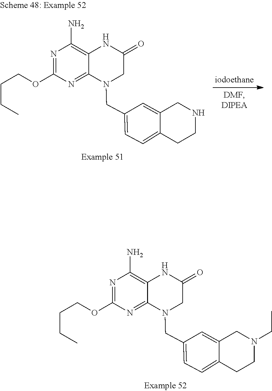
N1=C(OCCCC)N=C2C(=C1N)NC(=O)CN2CC1=CC=C2C(=C1)CN(CC)CC2.N1=C(OCCCC)N=C2C(=C1N)NC(=O)CN2CC1=CC=C2C(=C1)CNCC2
